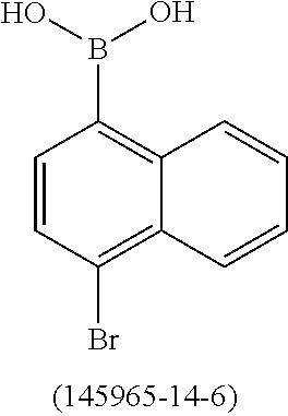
C1(B(O)O)=C2C(=C(Br)C=C1)C=CC=C2
